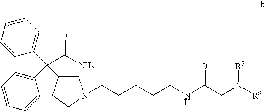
C1C(C(C2=CC=CC=C2)(C2=CC=CC=C2)C(N)=O)CCN1CCCCCNC(CN([R8])[R7])=O
